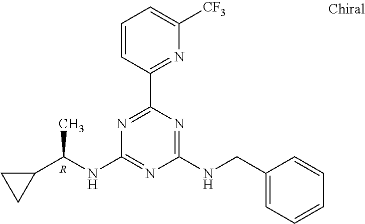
N1=C(C2=NC([CF3])=CC=C2)N=C(NCC2=CC=CC=C2)N=C1NC(C1CC1)C.[R]
